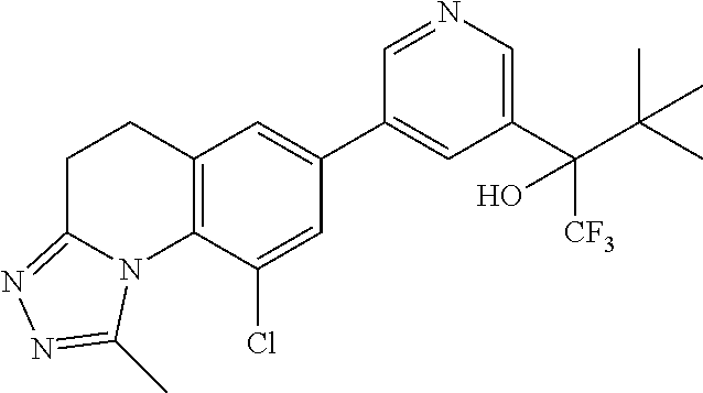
C1(C(C(C)(C)C)(O)[CF3])=CN=CC(C2=CC3=C(C(Cl)=C2)N2C(=NN=C2C)CC3)=C1
